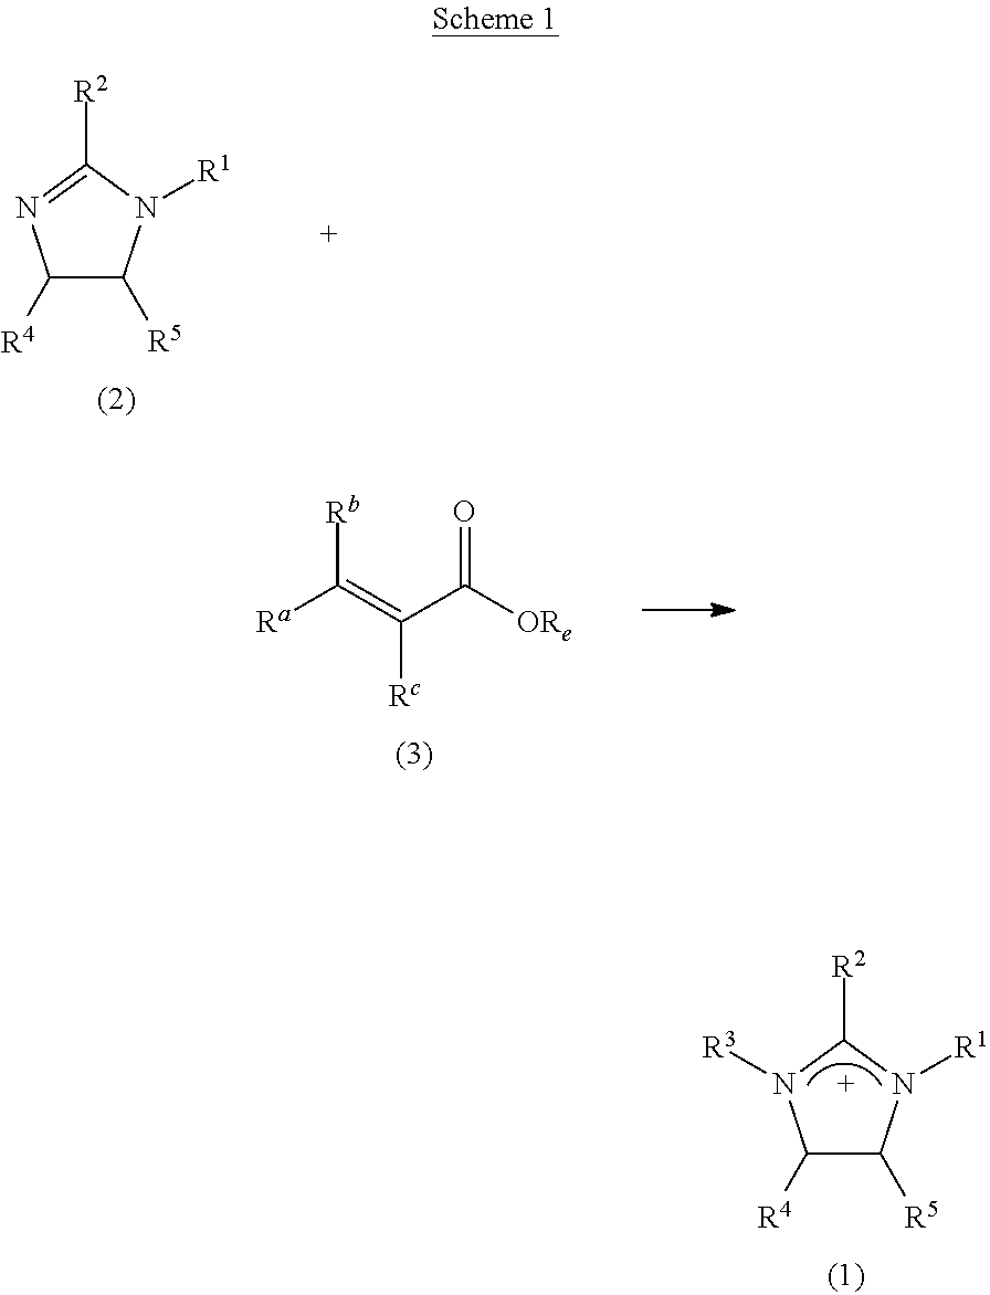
C1([R4])C([R5])N([R1])C([R2])=N1.[Ra]C(=C([Rc])C([ORe])=O)[Rb].C1([R4])C([R5])N([R1])C([R2])N1[R3]
